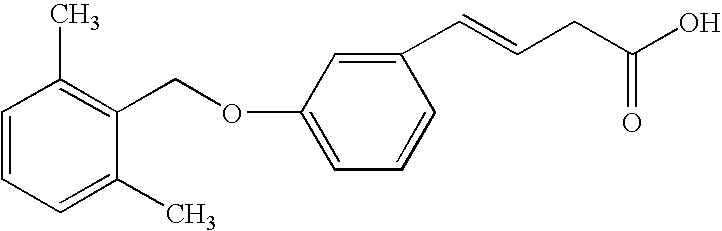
C1(C)=CC=CC(C)=C1COC1=CC=CC(C=CCC(O)=O)=C1
